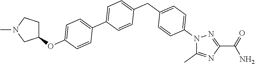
C1(C(=O)N)=NN(C2=CC=C(CC3=CC=C(C4=CC=C(OC5CCN(C)C5)C=C4)C=C3)C=C2)C(C)=N1
